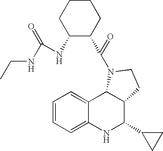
C12=CC=CC=C1NC(C1CC1)C1C2N(C(=O)C2CCCCC2NC(NCC)=O)CC1
